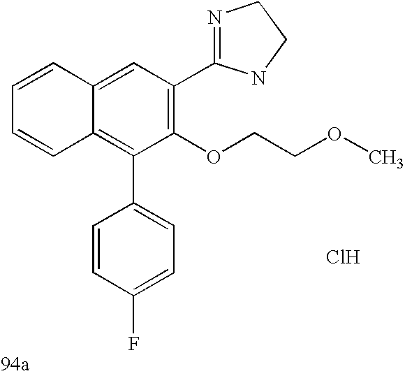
C1=C2C(=C(C3=CC=C(F)C=C3)C(OCCOC)=C1C1=NCCN1)C=CC=C2.Cl
